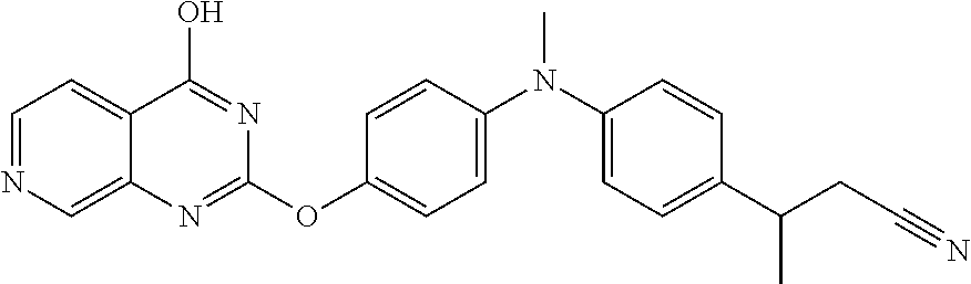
C12=CN=CC=C1C(O)=NC(OC1=CC=C(N(C3=CC=C(C(C)CC#N)C=C3)C)C=C1)=N2
